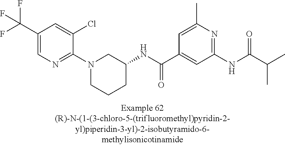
C1(C(F)(F)F)=CN=C(N2CCCC(NC(C3=CC(NC(C(C)C)=O)=NC(C)=C3)=O)C2)C(Cl)=C1
